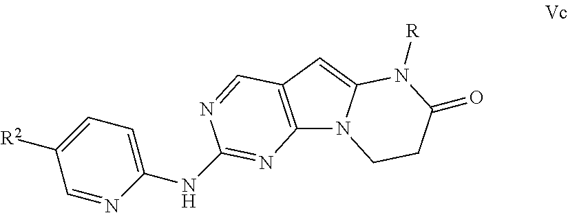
C12=C(C=C3N1CCC(=O)N3[R])C=NC(NC1=CC=C([R2])C=N1)=N2
